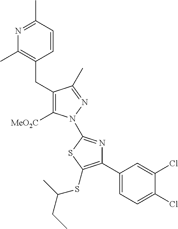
C(C1=C([MeO2C])N(C2=NC(C3=CC=C(Cl)C(Cl)=C3)=C(SC(C)CC)S2)N=C1C)C1=C(C)N=C(C)C=C1
